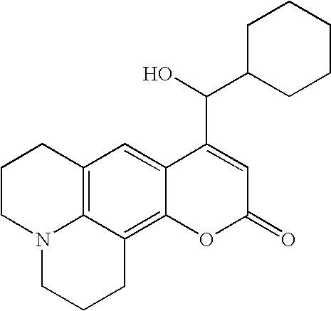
C12=C3C(=C4C(=C1)C(C(C1CCCCC1)O)=CC(=O)O4)CCCN3CCC2
